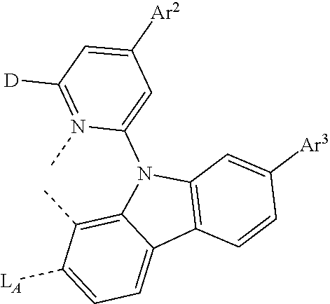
C1=C([LA])C(C)=C2C(=C1)C1=C(N2C2=CC([Ar2])=CC([D])=N2C)C=C([Ar3])C=C1
